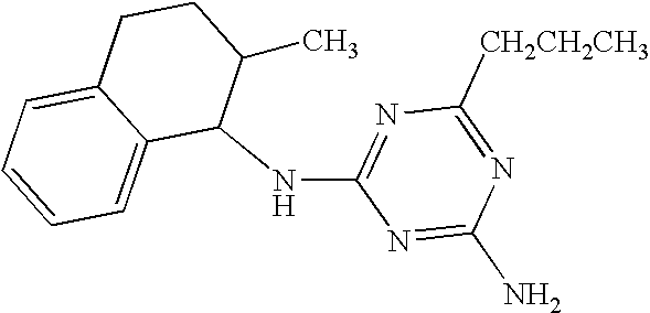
C1(NC2=NC([CH2CH2CH3])=NC(N)=N2)C(C)CCC2=CC=CC=C12
